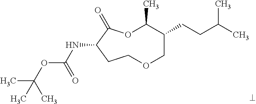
N(C1C(=O)OC(C)C(CCC(C)C)COCC1)C(OC(C)(C)C)=O
